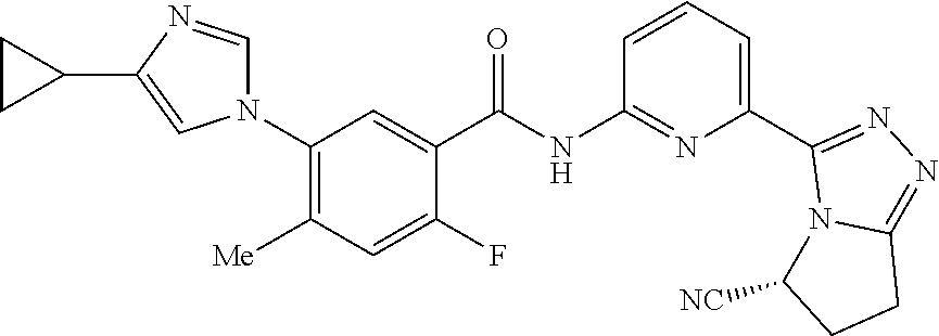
N(C(C1=CC(N2C=NC(C3CC3)=C2)=C([Me])C=C1F)=O)C1=NC(C2=NN=C3N2C([NC])CC3)=CC=C1
